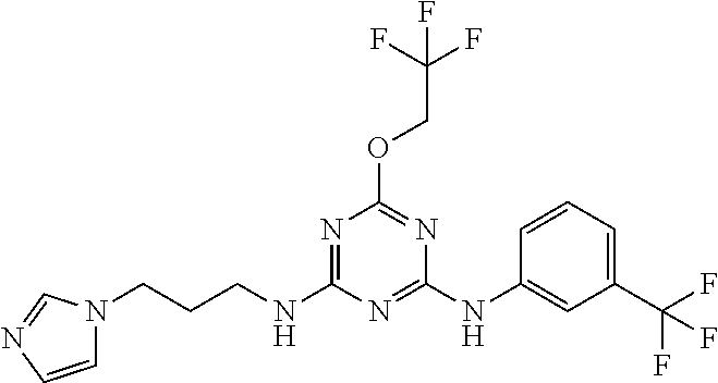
O(C1=NC(NC2=CC(C(F)(F)F)=CC=C2)=NC(NCCCN2C=CN=C2)=N1)CC(F)(F)F
